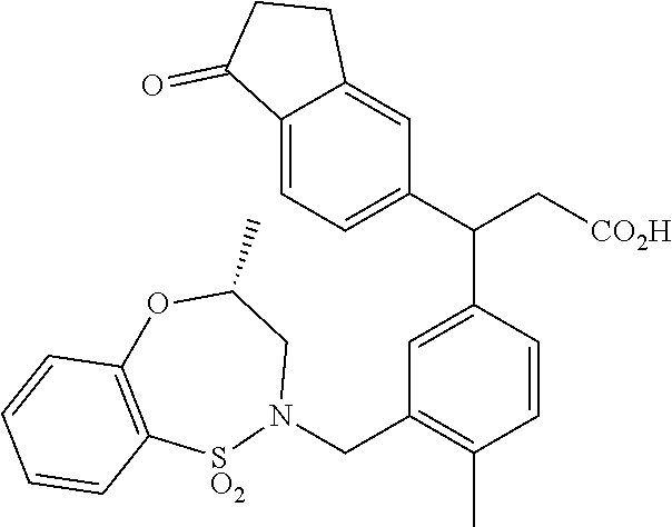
C12=CC=C(C(C3=CC(CN4CC(C)OC5=C([SO2]4)C=CC=C5)=C(C)C=C3)C[CO2H])C=C1CCC2=O
